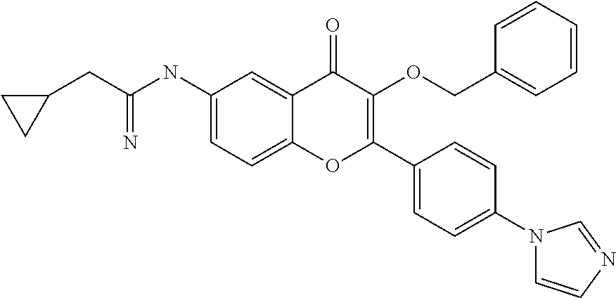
C1(NC(CC2CC2)=N)=CC=C2C(=C1)C(=O)C(OCC1=CC=CC=C1)=C(C1=CC=C(N3C=CN=C3)C=C1)O2
